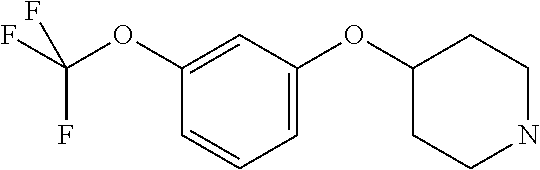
C1(OC2CCNCC2)=CC=CC(OC(F)(F)F)=C1
